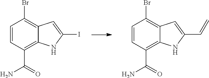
BrC1=C2C(=C(C(=O)N)C=C1)NC(I)=C2.BrC1=C2C(=C(C(=O)N)C=C1)NC(C=C)=C2
